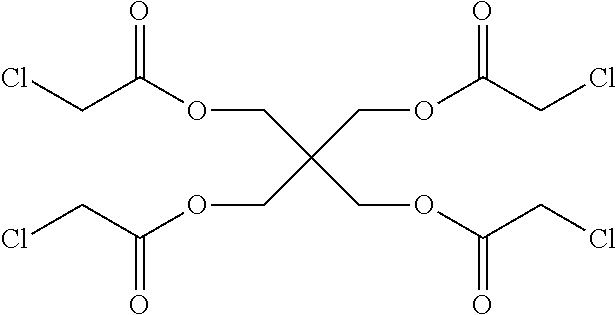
ClCC(OCC(COC(CCl)=O)(COC(CCl)=O)COC(CCl)=O)=O
